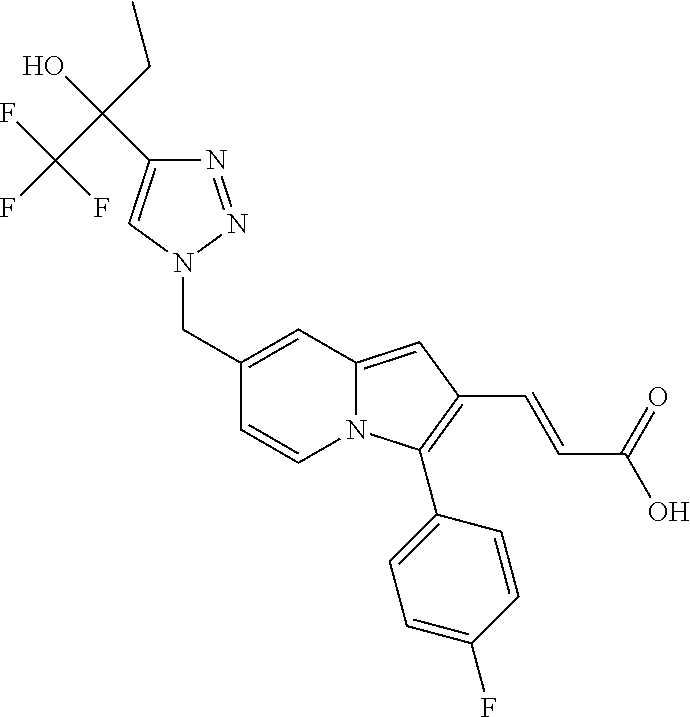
C1(CN2N=NC(C(CC)(C(F)(F)F)O)=C2)=CC2=CC(C=CC(O)=O)=C(C3=CC=C(F)C=C3)N2C=C1
